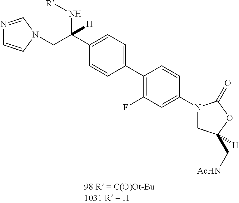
N1=CN(CC(C2=CC=C(C3=C(F)C=C(N4CC(C[AcHN])([H])OC4=O)C=C3)C=C2)(N[R])[H])C=C1
